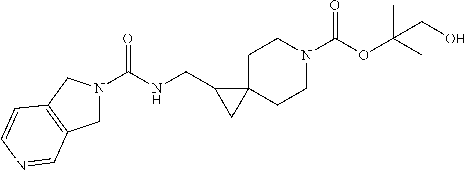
C(NCC1CC12CCN(C(OC(C)(C)CO)=O)CC2)(=O)N1CC2=C(C1)C=CN=C2
